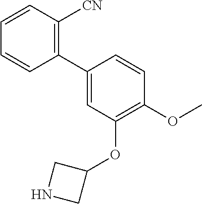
C1(C2=C([CN])C=CC=C2)=CC(OC2CNC2)=C(OC)C=C1
